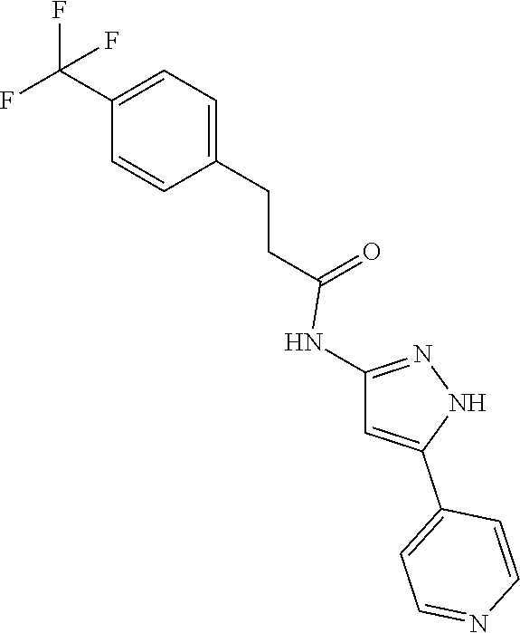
C1=C(CCC(=O)NC2=NNC(C3=CC=NC=C3)=C2)C=CC(C(F)(F)F)=C1
